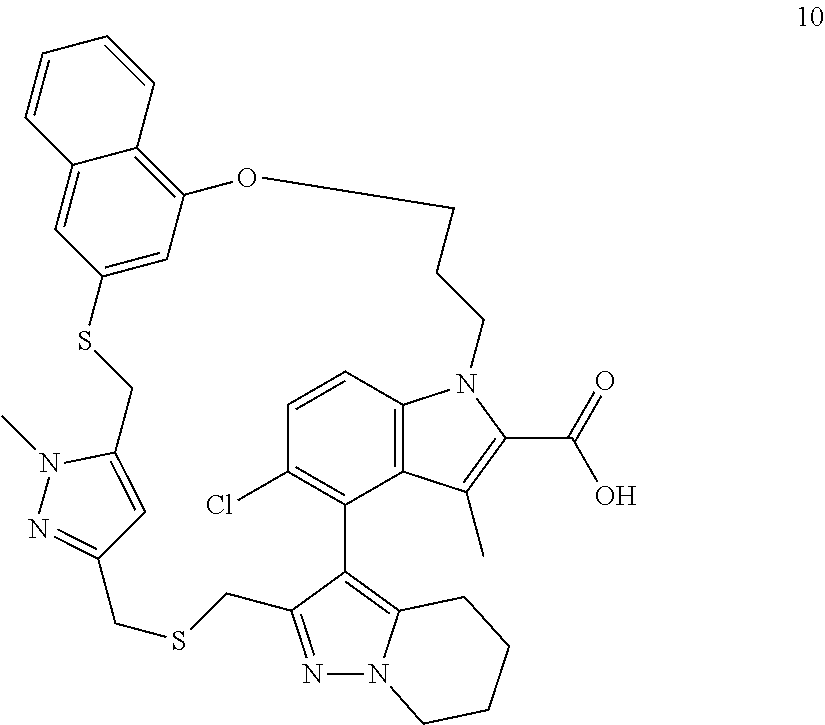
C12=C(Cl)C=CC3=C1C(C)=C(C(=O)O)N3CCCOC1=C3C(=CC(=C1)SCC1=CC(=NN1C)CSCC1=NN4C(=C21)CCCC4)C=CC=C3
